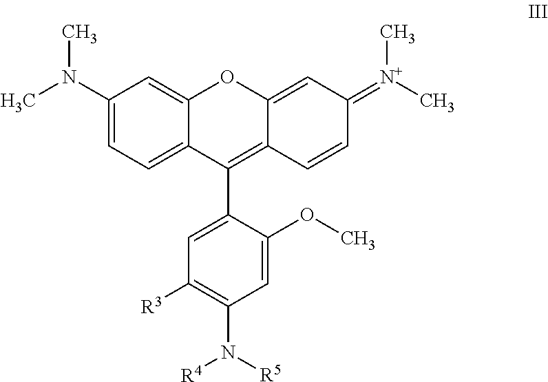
C1(N(C)C)=CC=C2C(=C1)OC1=CC(=[N+](C)C)C=CC1=C2C1=CC([R3])=C(N([R4])[R5])C=C1OC
